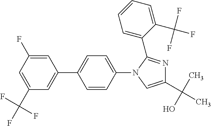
C1=C(F)C=C(C(F)(F)F)C=C1C1=CC=C(N2C(C3=CC=CC=C3C(F)(F)F)=NC(C(C)(O)C)=C2)C=C1
